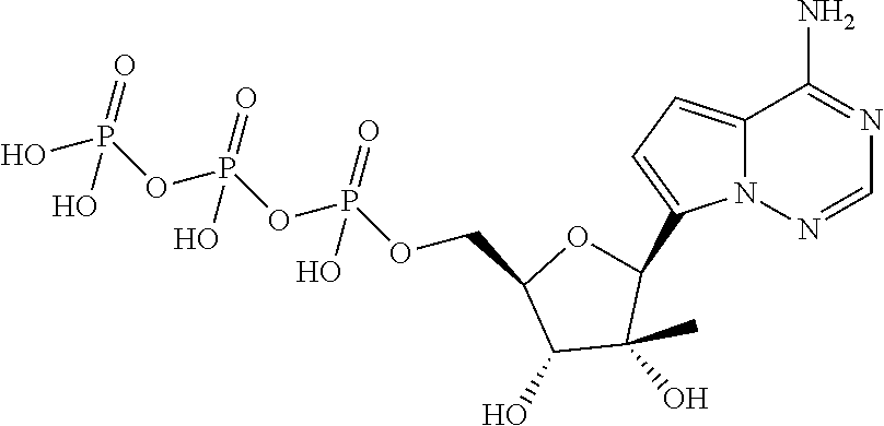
C12=CC=C(C3OC(COP(OP(OP(O)(=O)O)(=O)O)(=O)O)C(O)C3(O)C)N1N=CN=C2N
